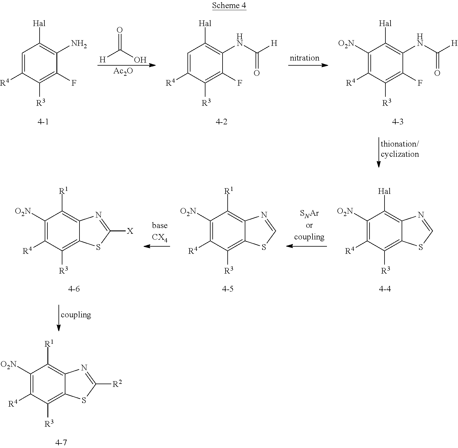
C1=C([R4])C([R3])=C(F)C(N)=C1[Hal].[Ac2O].[H]C(O)=O.C1=C([R4])C([R3])=C(F)C(NC([H])=O)=C1[Hal].C1([O2N])=C([R4])C([R3])=C(F)C(NC([H])=O)=C1[Hal].C1([O2N])=C([R4])C([R3])=C2C(=C1[R1])N=C([X])S2.C1([O2N])=C([R4])C([R3])=C2C(=C1[R1])N=CS2.C1([O2N])=C([R4])C([R3])=C2C(=C1[Hal])N=CS2.C1([O2N])=C([R4])C([R3])=C2C(=C1[R1])N=C([R2])S2
